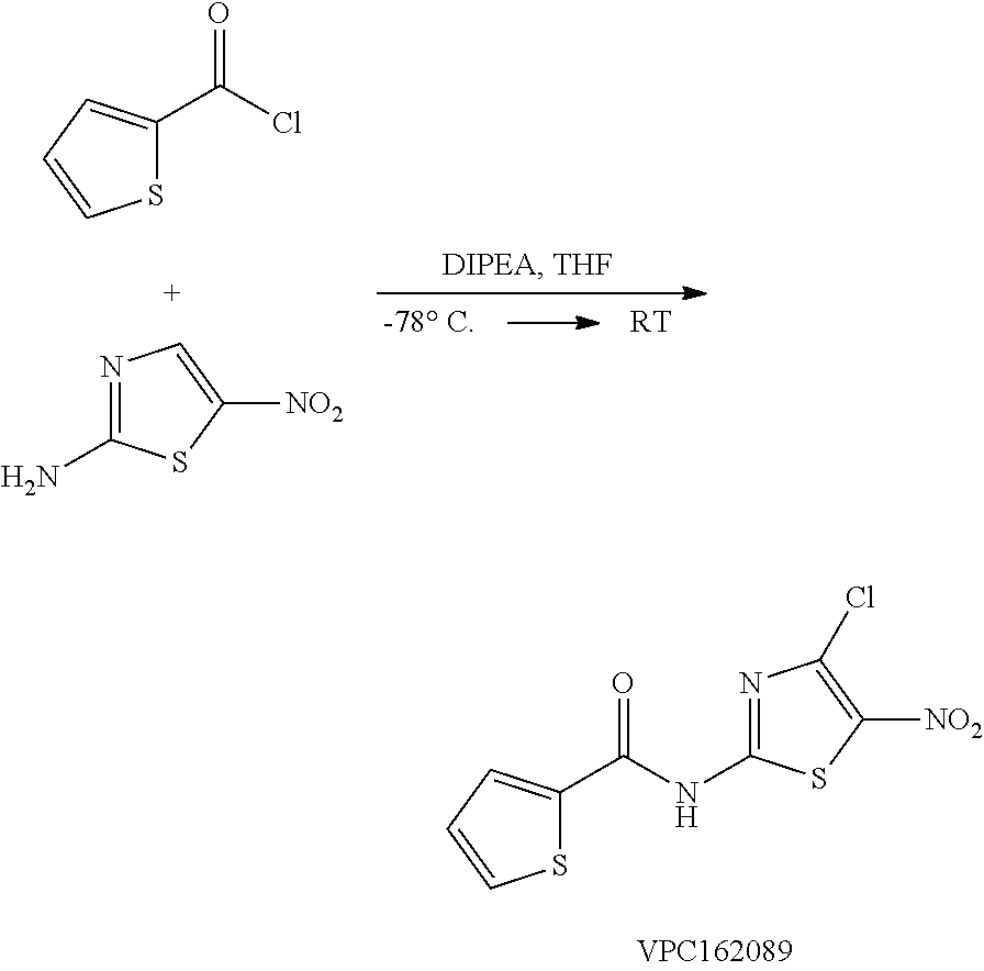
S1C(C(Cl)=O)=CC=C1.N1=C(N)SC([NO2])=C1.[RT].S1C(C(NC2=NC(Cl)=C([NO2])S2)=O)=CC=C1
